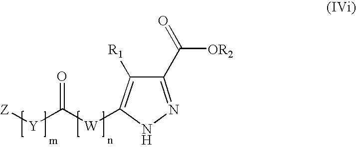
C1(C(=O)[OR2])=NNC([W]C([Y][Z])=O)=C1[R1]
